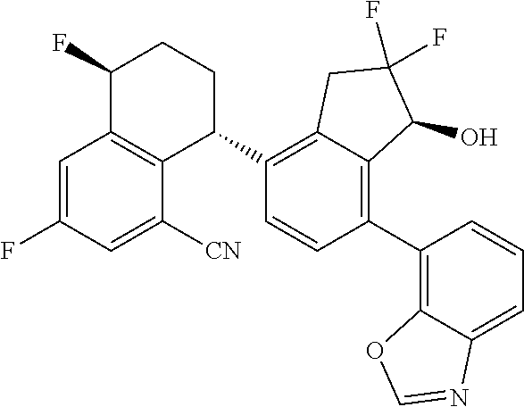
C1=C(F)C=C([CN])C2=C1C(F)CCC2C1=C2C(=C(C3=C4C(=CC=C3)N=CO4)C=C1)C(O)C(F)(F)C2
